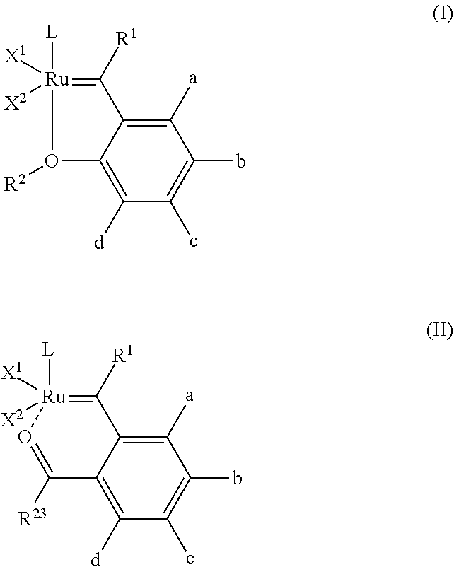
C12=C([d])C(c)=C(b)C([a])=C1C([R1])=[Ru]([L])([X1])([X2])O2[R2].C12=C([d])C(c)=C(b)C([a])=C1C([R1])=[Ru]([L])([X1])([X2])O=C2[R23]
